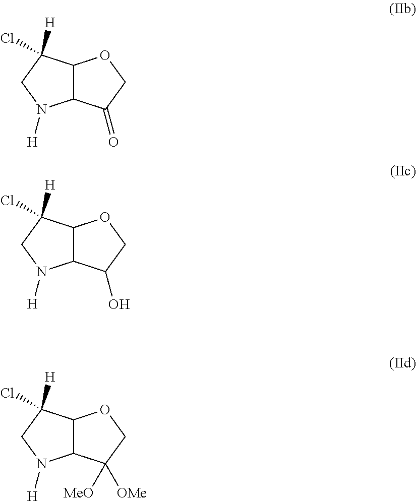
C12C(C(=O)CO1)N([H])CC2([H])Cl.C12C(C(O)CO1)N([H])CC2([H])Cl.C12C(C([OMe])([MeO])CO1)N([H])CC2([H])Cl
